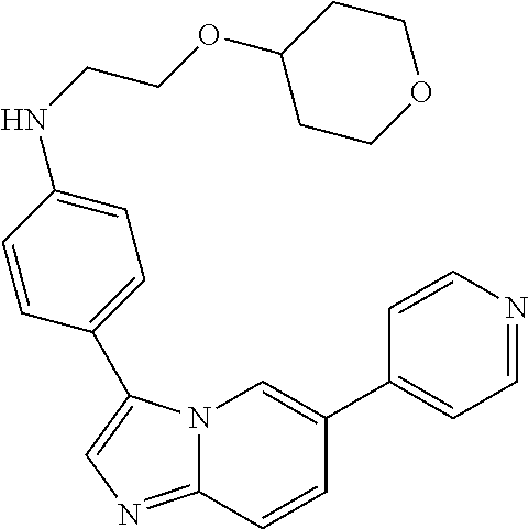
N12C(=NC=C1C1=CC=C(NCCOC3CCOCC3)C=C1)C=CC(C1=CC=NC=C1)=C2
